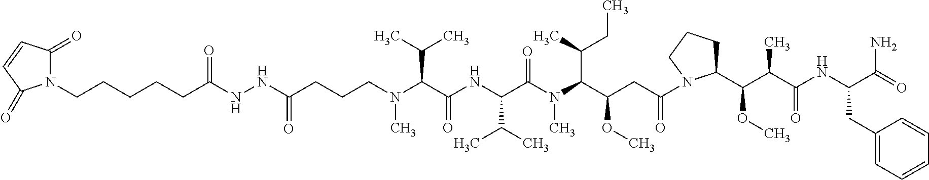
N1(CCCCCC(NNC(CCCN(C(C(NC(C(N(C(C(CC(=O)N2CCCC2C(C(C(NC(C(=O)N)CC2=CC=CC=C2)=O)C)OC)OC)C(C)CC)C)=O)C(C)C)=O)C(C)C)C)=O)=O)C(=O)C=CC1=O
